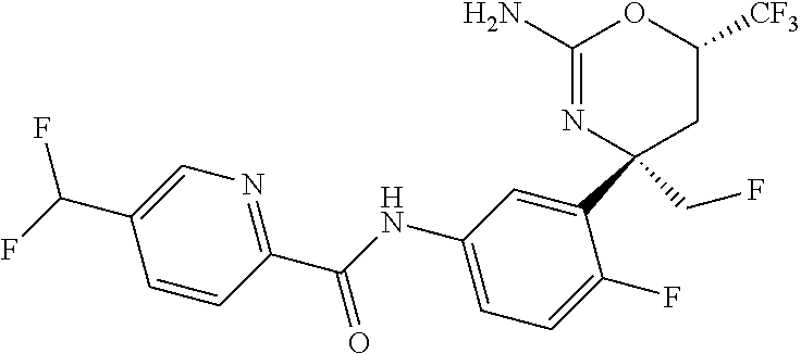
C1(N)=NC(C2=CC(NC(C3=NC=C(C(F)F)C=C3)=O)=CC=C2F)(CF)CC([CF3])O1
